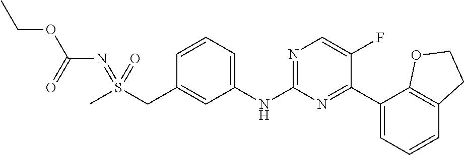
C1=CC=C(NC2=NC=C(F)C(C3=CC=CC4=C3OCC4)=N2)C=C1CS(C)(=NC(OCC)=O)=O
